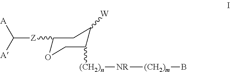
C([Z]C1CC([W])C([(CH2)n][NR][(CH2)m]B)CO1)([A])[A]
